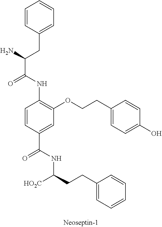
C1=CC(C(NC([HO2C])CCC2=CC=CC=C2)=O)=CC(OCCC2=CC=C(O)C=C2)=C1NC(=O)C(N)CC1=CC=CC=C1
